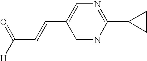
C1(C2CC2)=NC=C(C=CC([H])=O)C=N1
